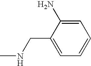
C1(CNC)=CC=CC=C1N
